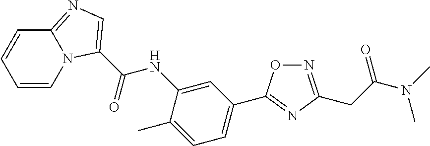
C(=O)(NC1=CC(C2=NC(CC(N(C)C)=O)=NO2)=CC=C1C)C1=CN=C2N1C=CC=C2
